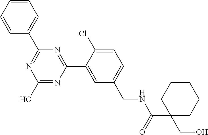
N1=C(C2=CC=CC=C2)N=C(C2=CC(CNC(C3(CO)CCCCC3)=O)=CC=C2Cl)N=C1O
